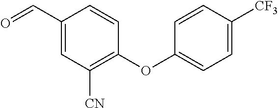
C1=C(C=O)C=CC(OC2=CC=C([CF3])C=C2)=C1[CN]
